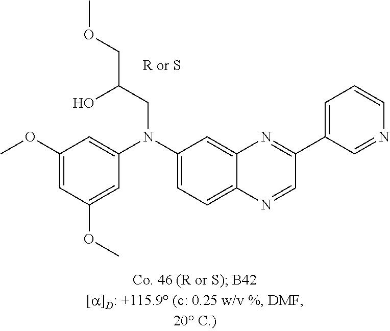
C1(OC)=CC(OC)=CC(N(C2=CC=C3C(=C2)N=C(C2=CC=CN=C2)C=N3)CC(COC)O)=C1
